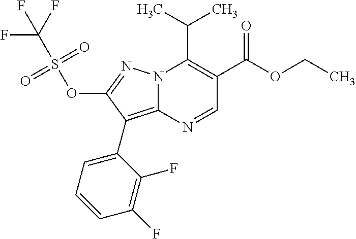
O(C1=NN2C(=C1C1=CC=CC(F)=C1F)N=CC(C(OCC)=O)=C2C(C)C)S(C(F)(F)F)(=O)=O
